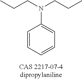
CCCN(CCC)C1=CC=CC=C1
